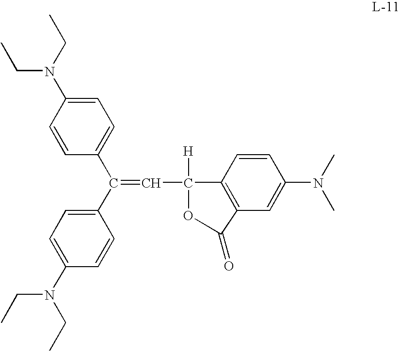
C1=CC2=C(C=C1N(C)C)C(=O)OC2([H])C=C(C1=CC=C(N(CC)CC)C=C1)C1=CC=C(N(CC)CC)C=C1
